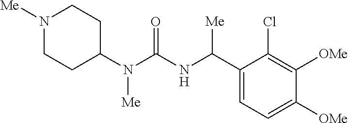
N1([Me])CCC(N(C(NC(C2=CC=C([OMe])C([OMe])=C2Cl)[Me])=O)[Me])CC1
